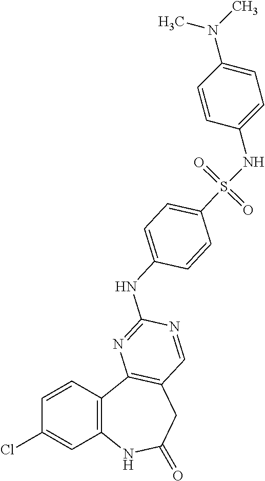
C1=CC2=C(C=C1Cl)NC(=O)CC1=C2N=C(NC2=CC=C(S(=O)(=O)NC3=CC=C(N(C)C)C=C3)C=C2)N=C1
